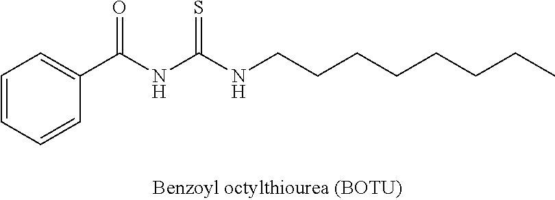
C1=CC=CC(C(NC(NCCCCCCCC)=S)=O)=C1
